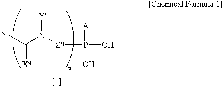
[Yq]N([Zq]P(=[A])(O)O)C([R])=[Xq]
